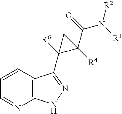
C1=CC2=C(N=C1)NN=C2C1([R6])C([R4])(C(=O)N([R1])[R2])C1
